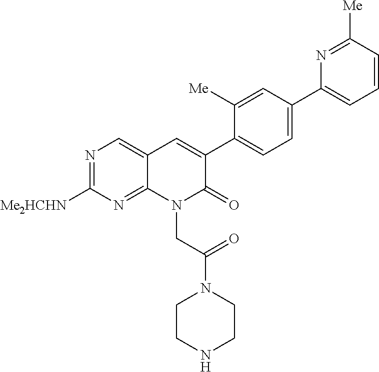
C12=NC([Me2HCHN])=NC=C1C=C(C1=CC=C(C3=CC=CC([Me])=N3)C=C1[Me])C(=O)N2CC(N1CCNCC1)=O
